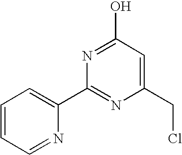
C1=CC=NC(C2=NC(CCl)=CC(O)=N2)=C1
